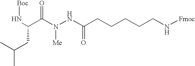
[Boc]NC(C(N(NC(CCCCCN[Fmoc])=O)[Me])=O)CC(C)C
